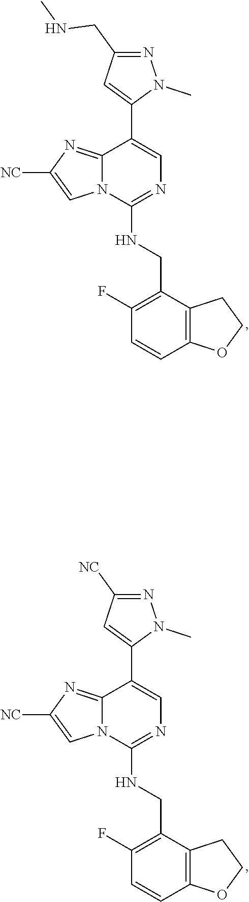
N(C1=NC=C(C2=CC(CNC)=NN2C)C2=NC([NC])=CN12)CC1=C(F)C=CC2=C1CCO2.N(C1=NC=C(C2=CC([NC])=NN2C)C2=NC([NC])=CN12)CC1=C(F)C=CC2=C1CCO2
